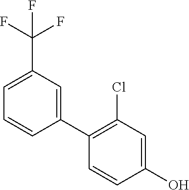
C1(C2=CC(C(F)(F)F)=CC=C2)=C(Cl)C=C(O)C=C1
